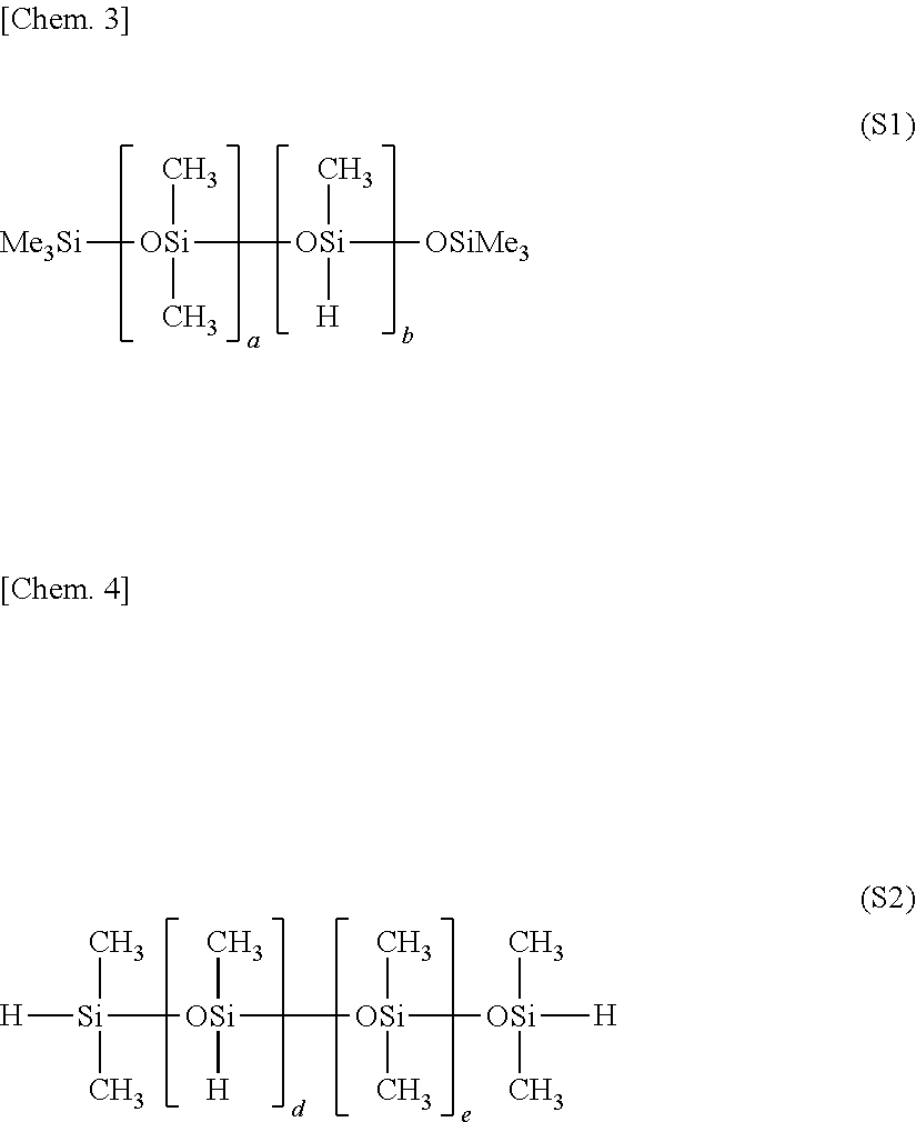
[Me3Si][OSi](C)(C)[OSi]([OSiMe3])(C)[H].[H][Si](C)(C)[OSi](C)([H])[OSi](C)(C)[OSi](C)(C)[H]
